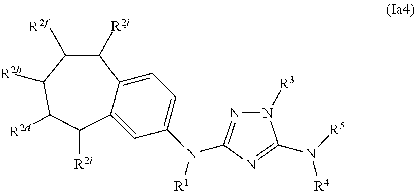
C1(N(C2=CC=C3C(=C2)C([R2i])C([R2d])C([R2h])C([R2f])C3[R2j])[R1])=NN([R3])C(N([R5])[R4])=N1
